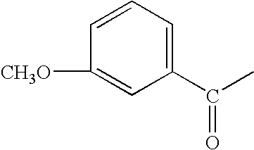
C1=CC=C(C(C)=O)C=C1[CH3O]
